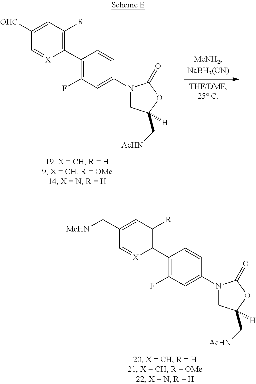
C1=C([OHC])C=[X]C(C2=C(F)C=C(N3CC(C[AcHN])([H])OC3=O)C=C2)=C1[R].C1=C(C[MeHN])C=[X]C(C2=C(F)C=C(N3CC(C[AcHN])([H])OC3=O)C=C2)=C1[R]
